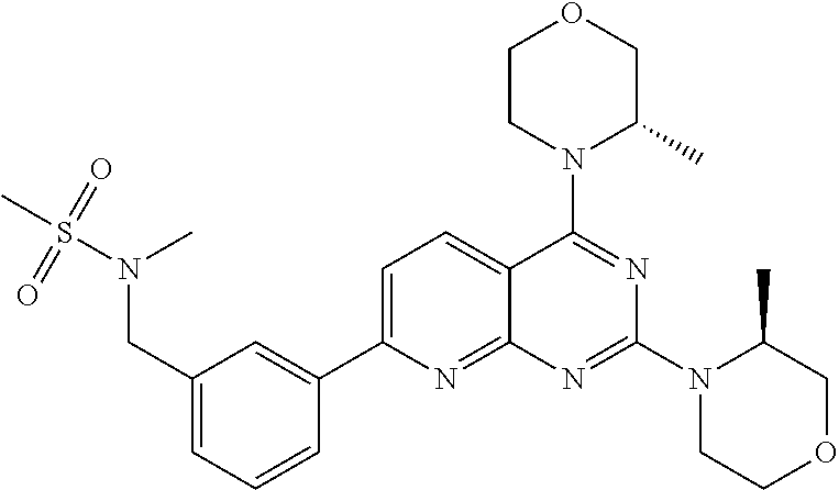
C1(CN(S(C)(=O)=O)C)=CC=CC(C2=CC=C3C(=N2)N=C(N2CCOCC2C)N=C3N2C(C)COCC2)=C1
